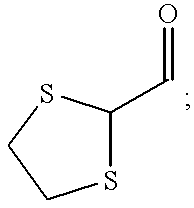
C1(C=O)SCCS1
